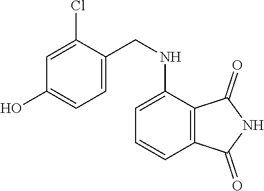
C1=C(Cl)C(CNC2=CC=CC3=C2C(=O)NC3=O)=CC=C1O
